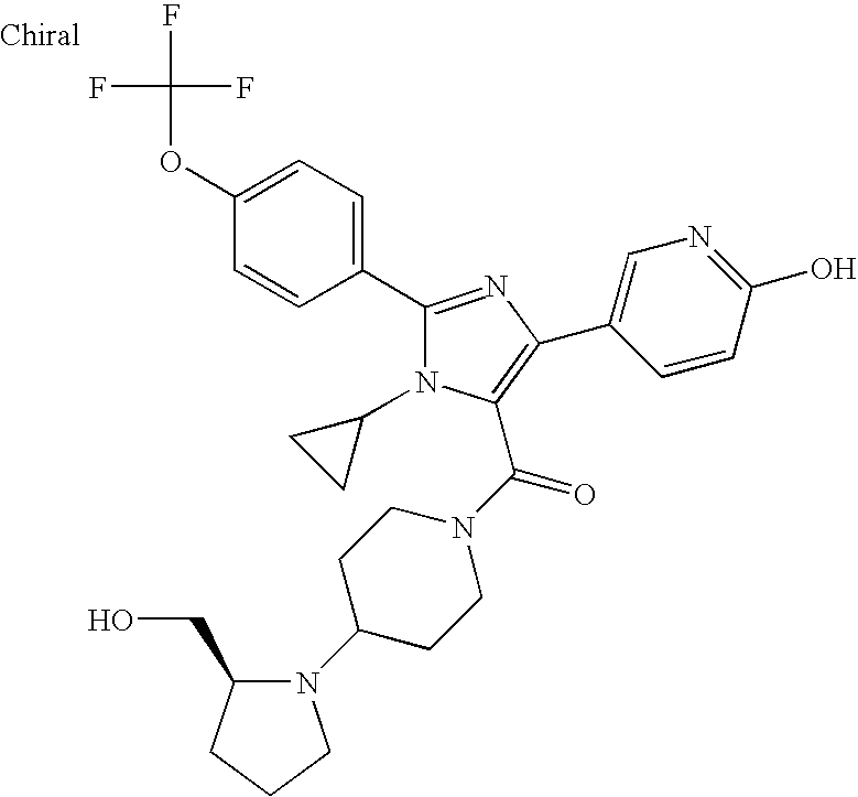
C1(C2=CC=C(OC(F)(F)F)C=C2)=NC(C2=CN=C(O)C=C2)=C(C(N2CCC(N3C(CO)CCC3)CC2)=O)N1C1CC1
